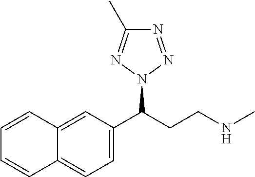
C12=CC(C(CCNC)N3N=NC(C)=N3)=CC=C1C=CC=C2
